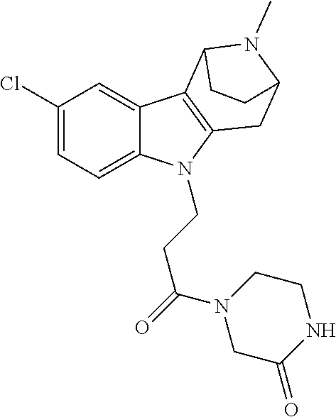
C1(Cl)=CC=C2C(=C1)C1=C(N2CCC(=O)N2CC(=O)NCC2)CC2N(C)C1CC2
